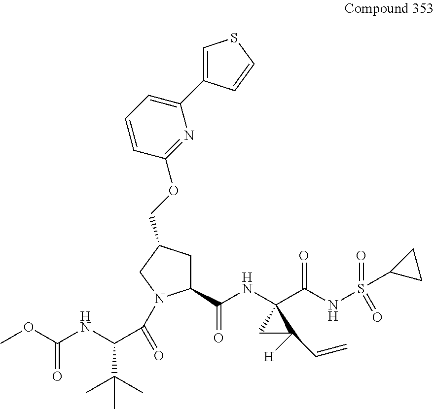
COC(NC(C(C)(C)C)C(=O)N1C(C(NC2(C(NS(=O)(C3CC3)=O)=O)CC2([H])C=C)=O)CC(COC2=NC(C3=CSC=C3)=CC=C2)C1)=O
